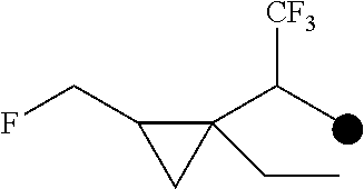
C1(C(C)[CF3])(CC)C(CF)C1
